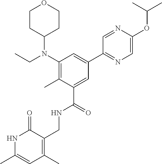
N1C(C)=CC(C)=C(CNC(C2=CC(C3=NC=C(OC(C)C)N=C3)=CC(N(CC)C3CCOCC3)=C2C)=O)C1=O
